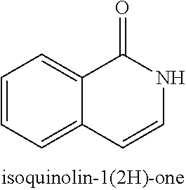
C1=CC=C2C(=C1)C(=O)NC=C2
